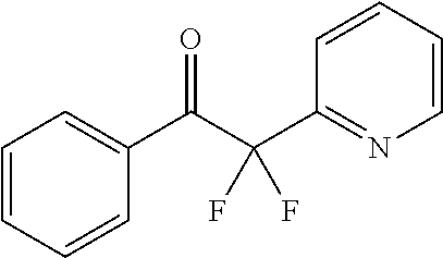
C1=CC=CC(C(C(C2=NC=CC=C2)(F)F)=O)=C1
